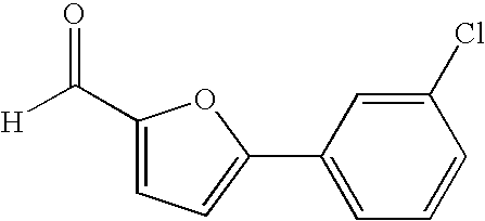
[H]C(C1=CC=C(C2=CC=CC(Cl)=C2)O1)=O
